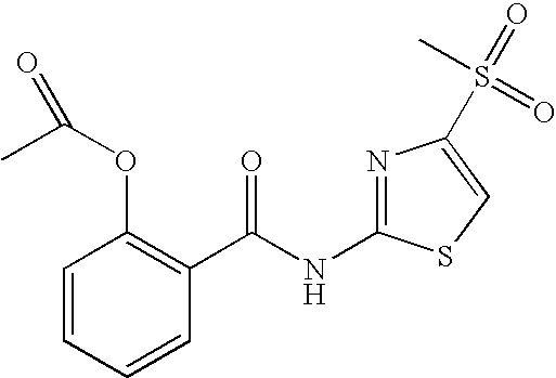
C1=CC=CC(C(NC2=NC(S(C)(=O)=O)=CS2)=O)=C1OC(C)=O
